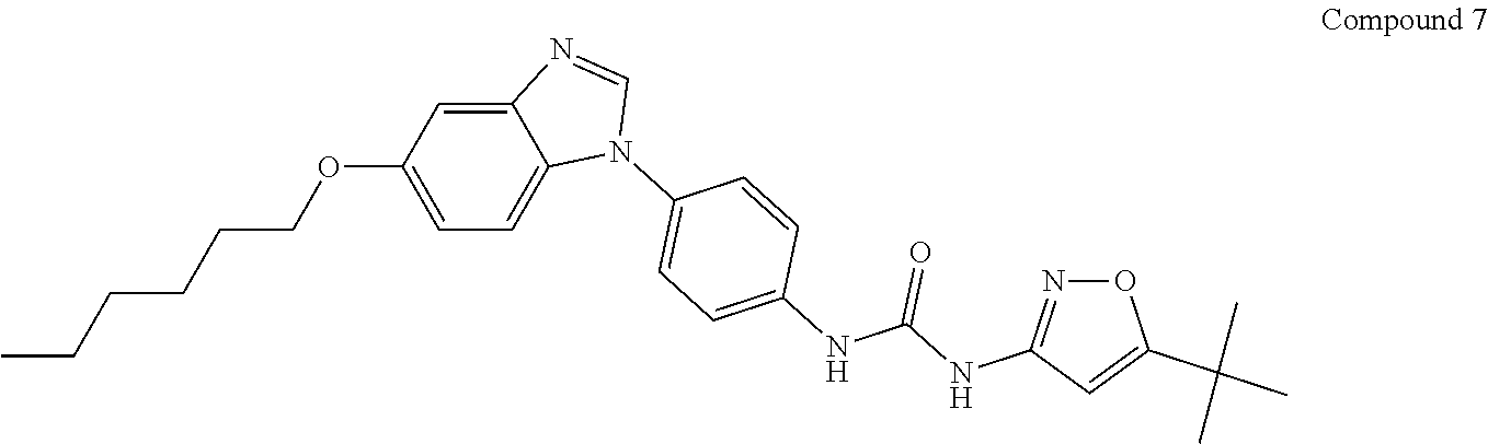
C12=CC(OCCCCCC)=CC=C1N(C1=CC=C(NC(NC3=NOC(C(C)(C)C)=C3)=O)C=C1)C=N2
